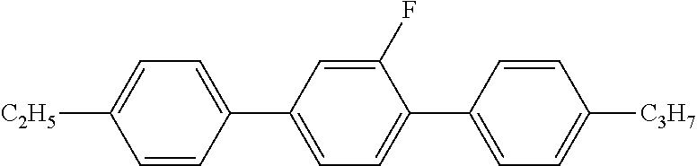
C1=C(C2=CC=C(C3=CC=C([C3H7])C=C3)C(F)=C2)C=CC([C2H5])=C1
